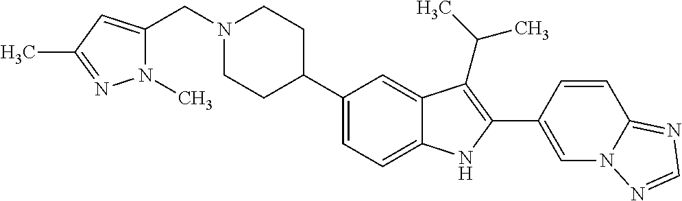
N1(CC2=CC(C)=NN2C)CCC(C2=CC=C3C(=C2)C(C(C)C)=C(C2=CN4C(=NC=N4)C=C2)N3)CC1
